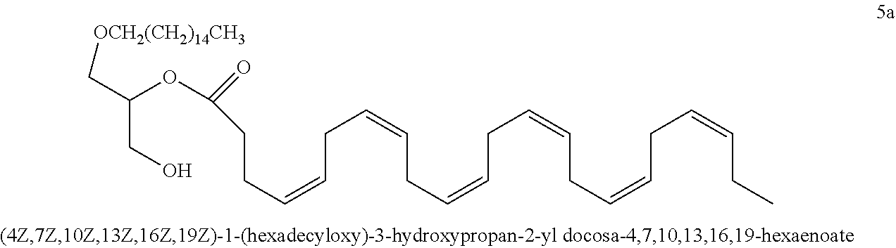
C(C=CCCC(=O)OC(CO)C[OCH2(CH2)14CH3])C=CCC=CCC=CCC=CCC=CCC
